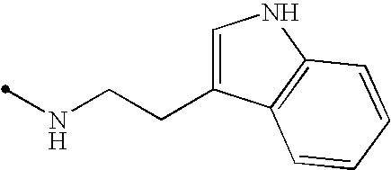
N(CCC1=CNC2=C1C=CC=C2)C
